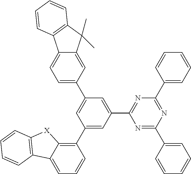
C1=C(C2=NC(C3=CC=CC=C3)=NC(C3=CC=CC=C3)=N2)C=C(C2=C3C(=CC=C2)C2=C([X]3)C=CC=C2)C=C1C1=CC=C2C(=C1)C(C)(C)C1=C2C=CC=C1
